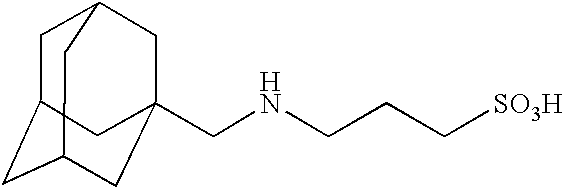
C1C2CC3CC(CNCCC[SO3H])(CC1C3)C2
